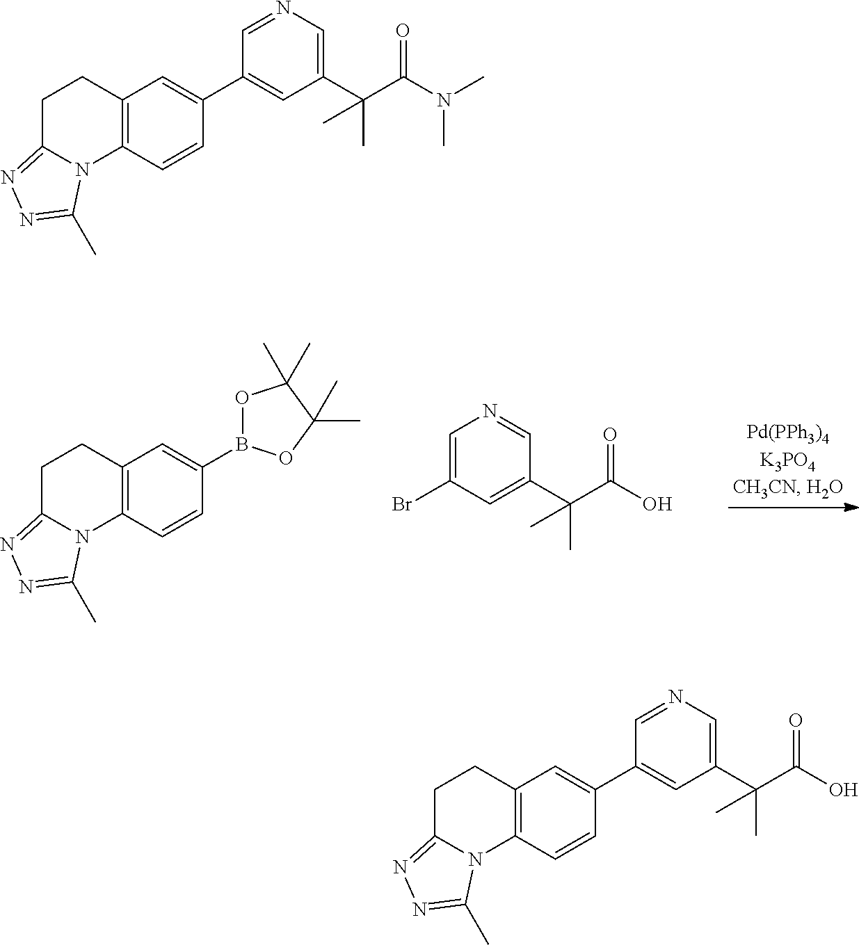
C12=C(C=CC(B3OC(C)(C)C(C)(C)O3)=C1)N1C(=NN=C1C)CC2.C1=C(Br)C=C(C(C(O)=O)(C)C)C=N1.C12=C(C=CC(C3=CC(C(C(O)=O)(C)C)=CN=C3)=C1)N1C(=NN=C1C)CC2.C12=C(C=CC(C3=CC(C(C(N(C)C)=O)(C)C)=CN=C3)=C1)N1C(=NN=C1C)CC2
